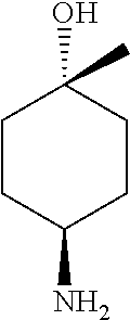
C1CC(N)CCC1(O)C
